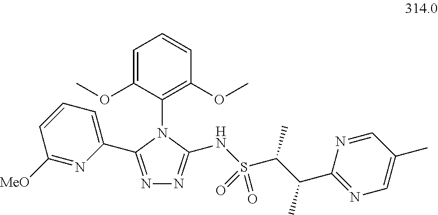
C1([MeO])=NC(C2=NN=C(NS(C(C(C3=NC=C(C)C=N3)C)C)(=O)=O)N2C2=C(OC)C=CC=C2OC)=CC=C1
